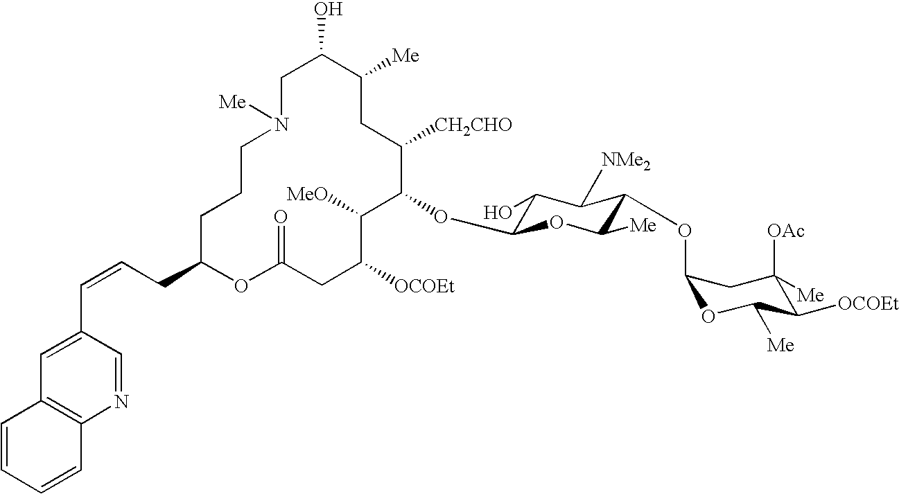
C1C(O)C([Me])CC([CH2CHO])C(OC2C(O)C([NMe2])C(OC3OC([Me])C([OCOEt])C([OAc])([Me])C3)C([Me])O2)C([MeO])C([OCOEt])CC(=O)OC(CC=CC2=CC3=C(N=C2)C=CC=C3)CCCN1[Me]
